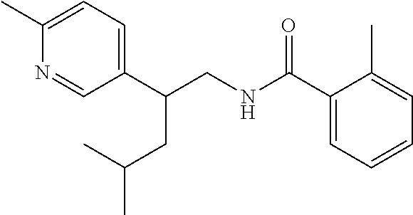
C1=C(C)N=CC(C(CNC(C2=CC=CC=C2C)=O)CC(C)C)=C1
